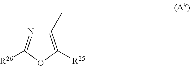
C1(C)=C([R25])OC([R26])=N1
